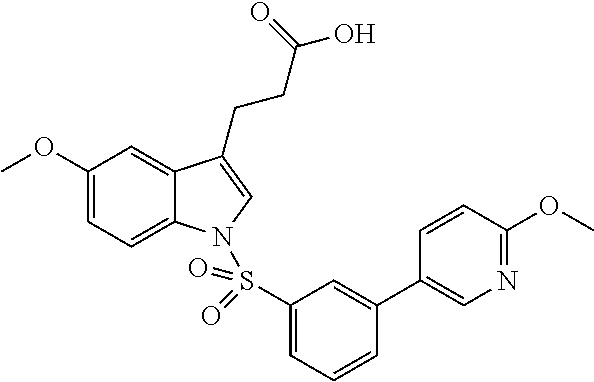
C1(OC)=CC=C2C(=C1)C(CCC(O)=O)=CN2S(C1=CC=CC(C2=CN=C(OC)C=C2)=C1)(=O)=O
